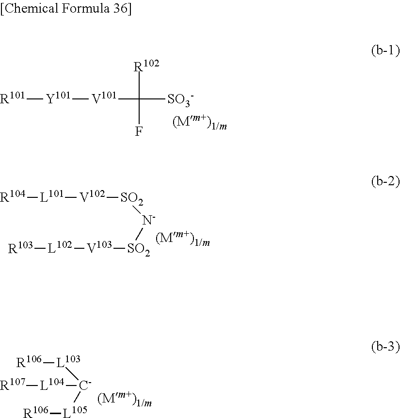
[R101][Y101][V101]C([SO3-])(F)[R102].[R104][L101][V102][SO2][N-][SO2][V103][L102][R103].[R106][L103][C-]([L104][R107])[L105][R106]
